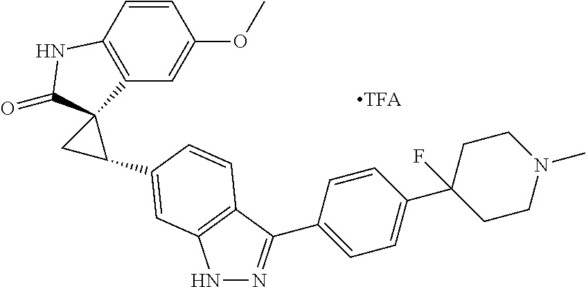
C1=CC2=C(C=C1OC)C1(C(=O)N2)CC1C1=CC2=C(C(C3=CC=C(C4(F)CCN(C)CC4)C=C3)=NN2)C=C1
